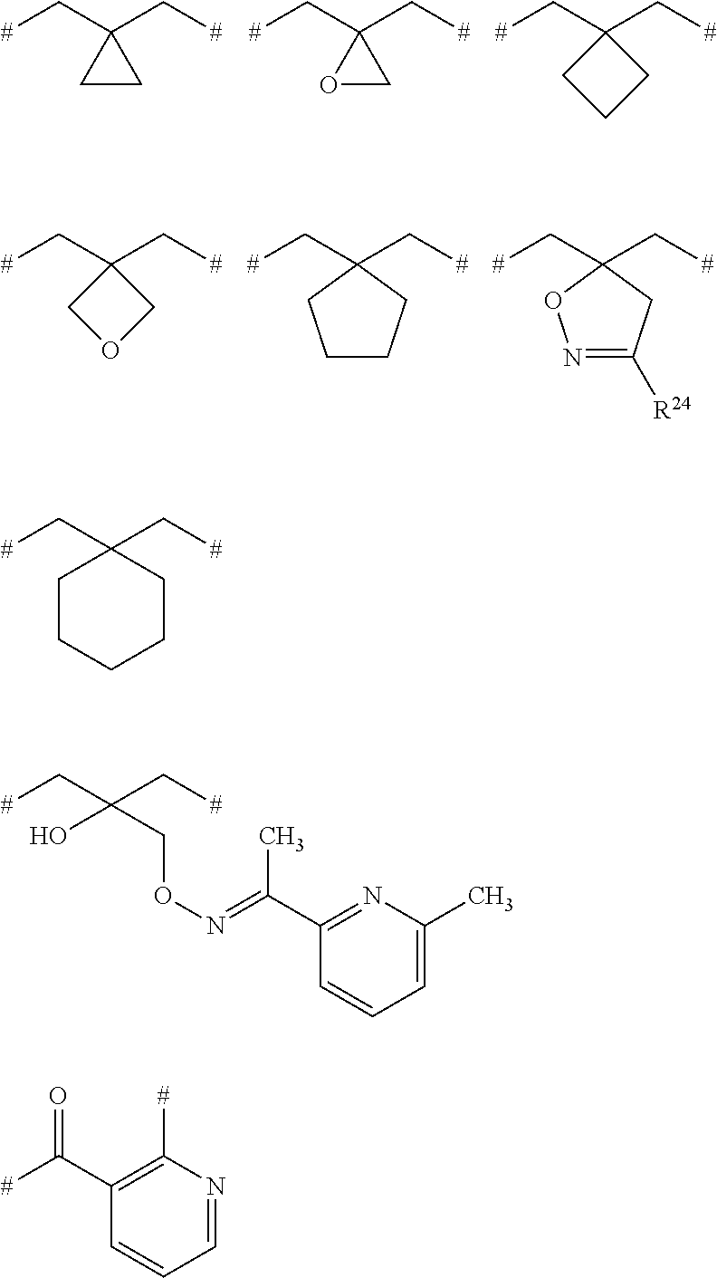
[#]CC1(C[#])CC1.[#]CC1(C[#])OC1.[#]CC1(C[#])CCC1.[#]CC1(C[#])COC1.[#]CC1(C[#])CCCC1.[#]CC1(C[#])ON=C([R24])C1.[#]CC1(C[#])CCCCC1.[#]CC(C[#])(O)CON=C(C)C1=NC(C)=CC=C1.[#]C(C1=C([#])N=CC=C1)=O
